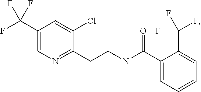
C1(C(F)(F)F)=CN=C(CCNC(=O)C2=CC=CC=C2C(F)(F)F)C(Cl)=C1
